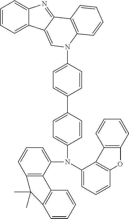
C1=CC=C2C(=C1)N=C1C2=CN(C2=CC=C(C3=CC=C(N(C4=CC=CC5=C4C4=C(C=CC=C4)O5)C4=CC=CC5=C4C4=C(C=CC=C4)C5(C)C)C=C3)C=C2)C2=C1C=CC=C2
